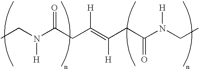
CCN(C(CC(=C(CC(N(CC)[H])=O)[H])[H])=O)[H]
